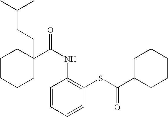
C1CCCC(C(NC2=C(SC(C3CCCCC3)=O)C=CC=C2)=O)(CCC(C)C)C1
